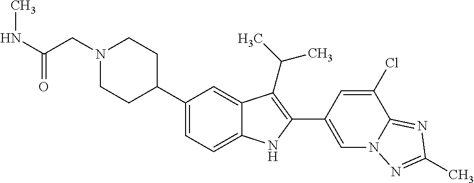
N1(CC(NC)=O)CCC(C2=CC=C3C(=C2)C(C(C)C)=C(C2=CN4C(=NC(C)=N4)C(Cl)=C2)N3)CC1
